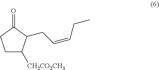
C1C([CH2CO2CH3])C(CC=CCC)C(=O)C1
